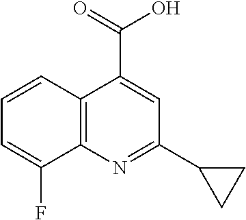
C12=C(N=C(C3CC3)C=C1C(=O)O)C(F)=CC=C2
